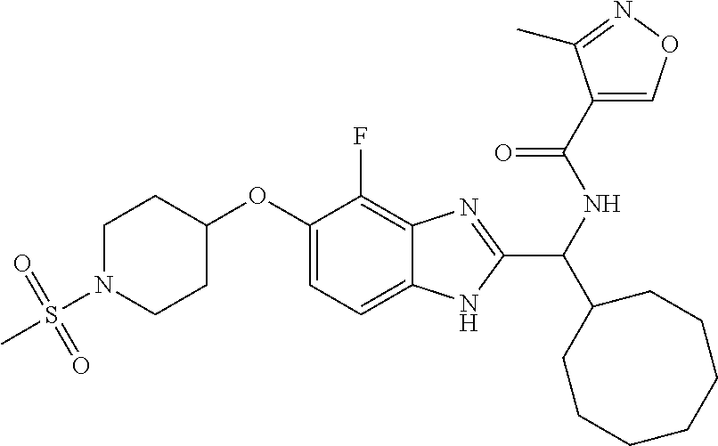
C1N(S(C)(=O)=O)CCC(OC2=CC=C3C(=C2F)N=C(C(NC(C2=CON=C2C)=O)C2CCCCCCC2)N3)C1
